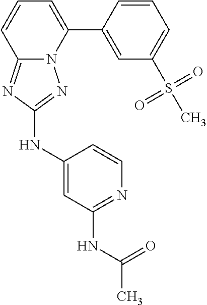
C12=NC(NC3=CC(NC(=O)C)=NC=C3)=NN1C(C1=CC(S(C)(=O)=O)=CC=C1)=CC=C2
